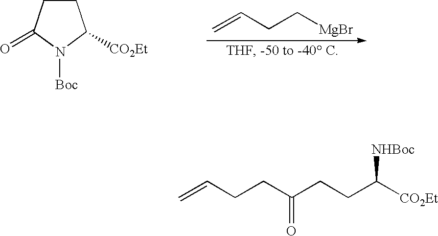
C1CC(=O)N([Boc])C1[CO2Et].C=CCC[MgBr].C=CCCC(CCC([CO2Et])[NHBoc])=O
